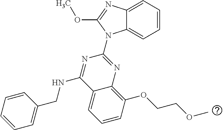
C12=CC=CC=C1N(C1=NC3=C(OCCOC)C=CC=C3C(NCC3=CC=CC=C3)=N1)C(OC)=N2
